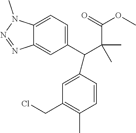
C12=CC=C(C(C(C(OC)=O)(C)C)C3=CC(CCl)=C(C)C=C3)C=C1N=NN2C
